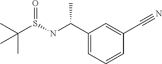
C1(C(C)NS(=O)C(C)(C)C)=CC=CC(C#N)=C1
